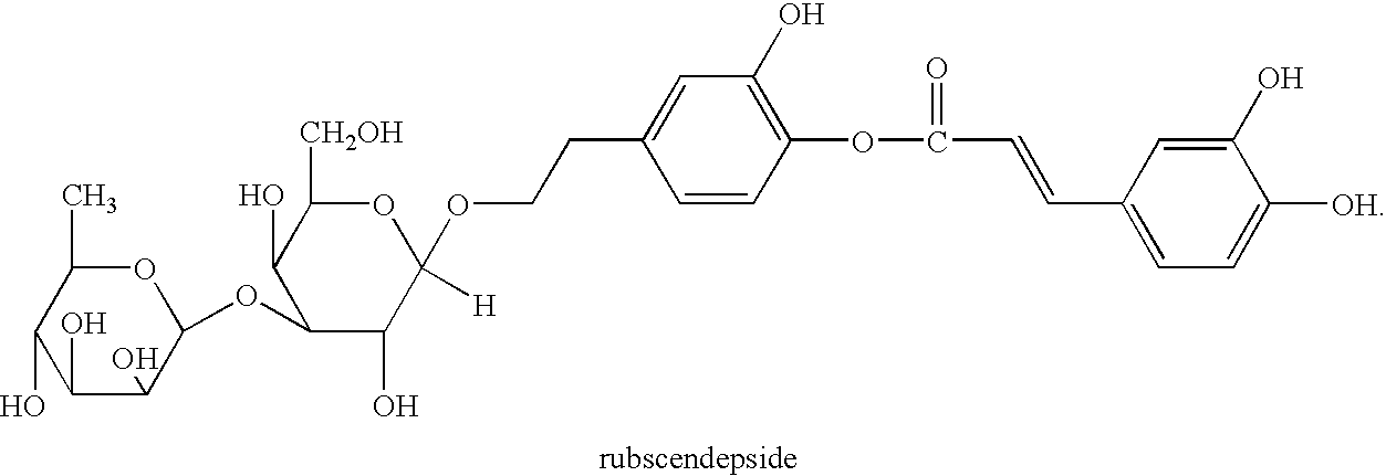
C(CC1=CC(O)=C(OC(C=CC2=CC=C([OH])C(O)=C2)=O)C=C1)OC1([H])OC([CH2OH])C(O)C(OC2OC(C)C(O)C(O)C2O)C1O
